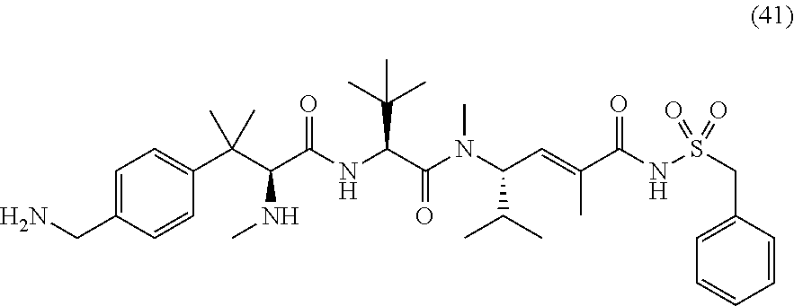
NCC1=CC=C(C(C(C(NC(C(N(C(C=C(C(NS(CC2=CC=CC=C2)(=O)=O)=O)C)C(C)C)C)=O)C(C)(C)C)=O)NC)(C)C)C=C1
